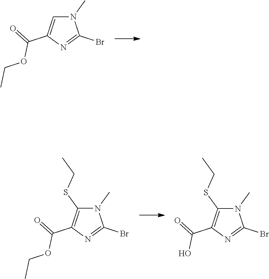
N1(C)C=C(C(=O)OCC)N=C1Br.N1(C)C(SCC)=C(C(=O)OCC)N=C1Br.N1(C)C(SCC)=C(C(=O)O)N=C1Br
